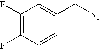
C1(F)=C(F)C=CC(C[X1])=C1
